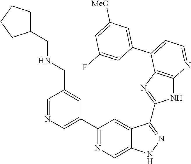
C1(C2=NC=C3C(=C2)C(C2=NC4=C(N2)N=CC=C4C2=CC([MeO])=CC(F)=C2)=NN3)=CN=CC(CNCC2CCCC2)=C1
